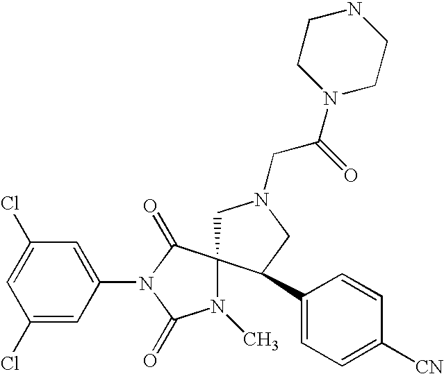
C1(Cl)=CC(N2C(=O)N(C)C3(C2=O)CN(CC(=O)N2CCNCC2)CC3C2=CC=C([CN])C=C2)=CC(Cl)=C1
